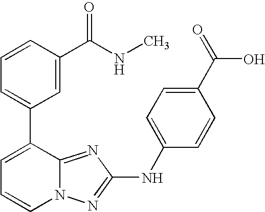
C1=CN2C(=NC(NC3=CC=C(C(=O)O)C=C3)=N2)C(C2=CC=CC(C(NC)=O)=C2)=C1
